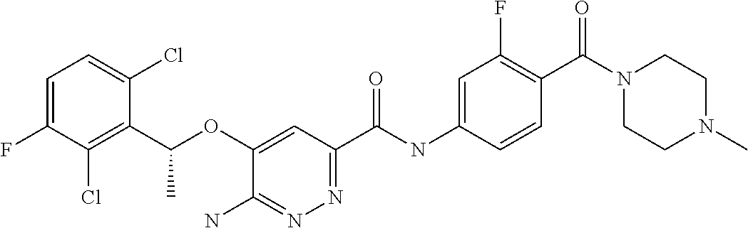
C1=C(F)C(Cl)=C(C(OC2=CC(C(NC3=CC(F)=C(C(=O)N4CCN(C)CC4)C=C3)=O)=NN=C2N)C)C(Cl)=C1
